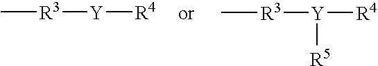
C[R3][Y][R4].C[R3][Y]([R4])[R5]
